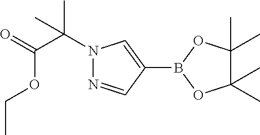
C1(B2OC(C)(C)C(C)(C)O2)=CN(C(C(=O)OCC)(C)C)N=C1
